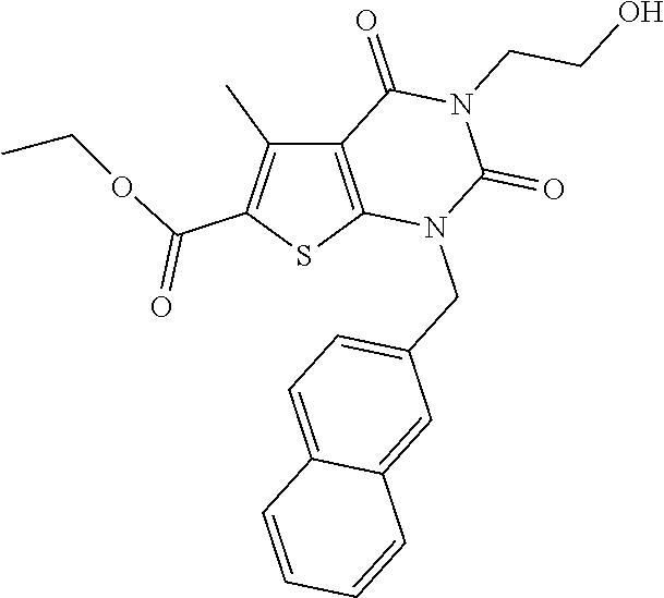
C12=C(SC(C(OCC)=O)=C1C)N(CC1=CC=C3C(=C1)C=CC=C3)C(=O)N(CCO)C2=O
